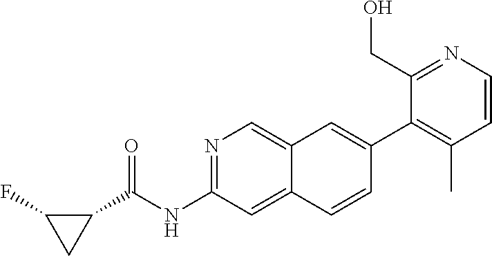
N1=C(NC(C2CC2F)=O)C=C2C(=C1)C=C(C1=C(C)C=CN=C1CO)C=C2
